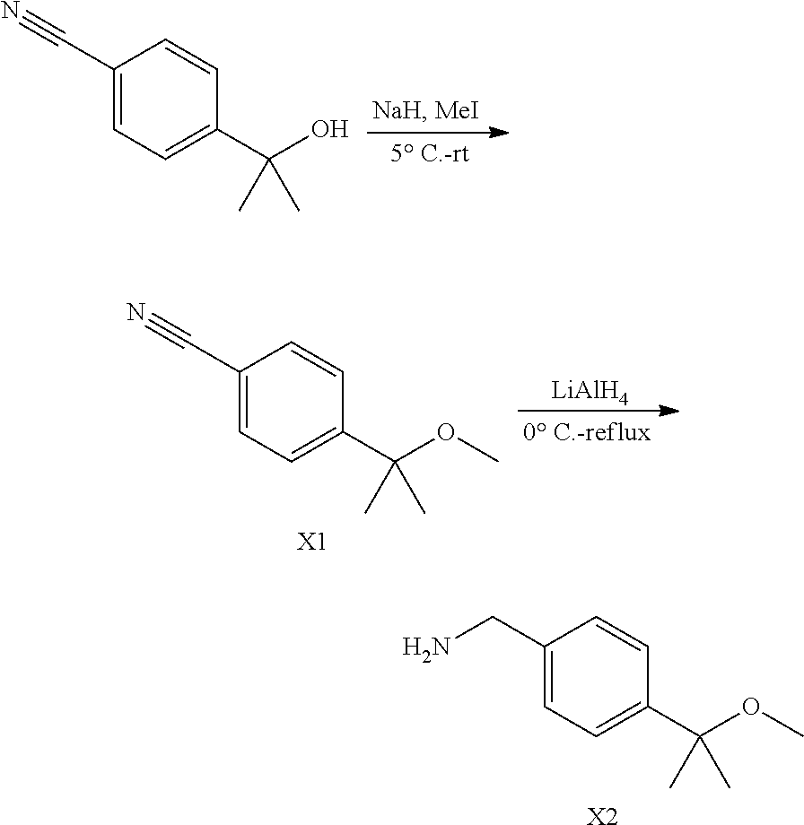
C1(C#N)=CC=C(C(O)(C)C)C=C1.[LiAlH4].C1(C#N)=CC=C(C(OC)(C)C)C=C1.[X1].C1(CN)=CC=C(C(OC)(C)C)C=C1.[X2]
